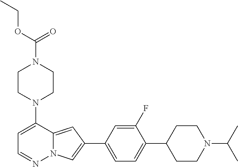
N1(C2=CC=NN3C2=CC(C2=CC=C(C4CCN(C(C)C)CC4)C(F)=C2)=C3)CCN(C(OCC)=O)CC1
